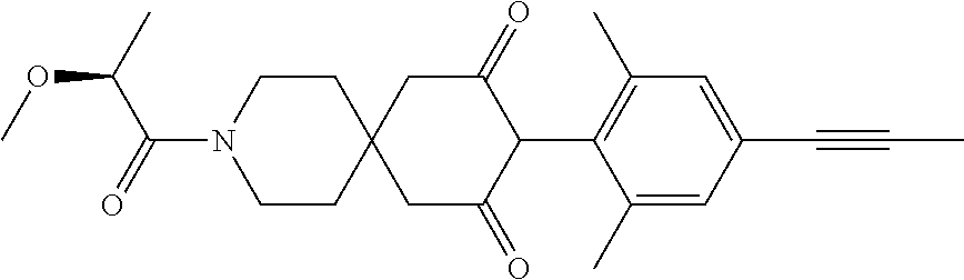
C1CN(C(=O)C(C)OC)CCC12CC(=O)C(C1=C(C)C=C(C#CC)C=C1C)C(=O)C2
